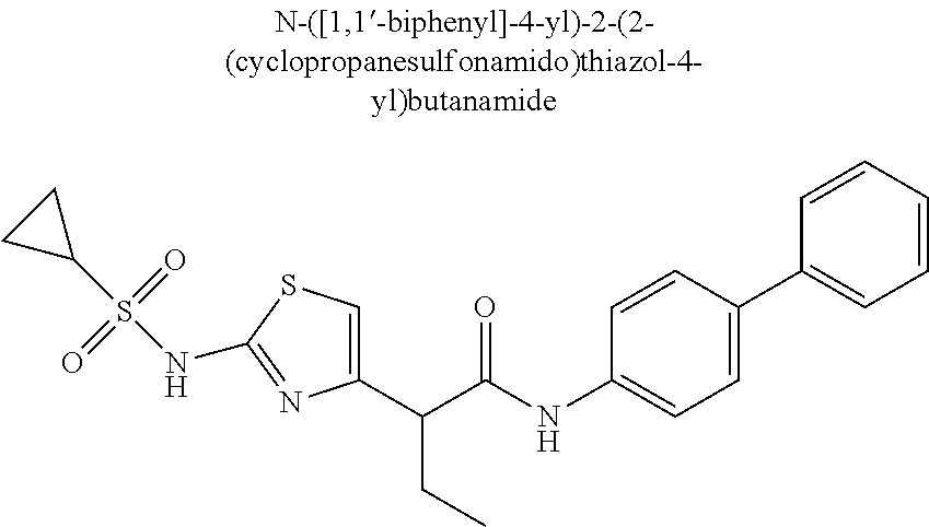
C1(C(C(NC2=CC=C(C3=CC=CC=C3)C=C2)=O)CC)=CSC(NS(C2CC2)(=O)=O)=N1
